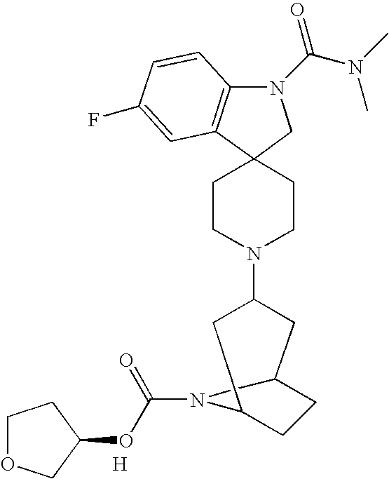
N1(C(N(C)C)=O)C2=C(C3(C1)CCN(C1CC4CCC(C1)N4C(=O)OC1CCOC1)CC3)C=C(F)C=C2.[H]
